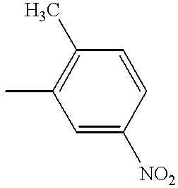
C1(C)=C(C)C=C([NO2])C=C1
